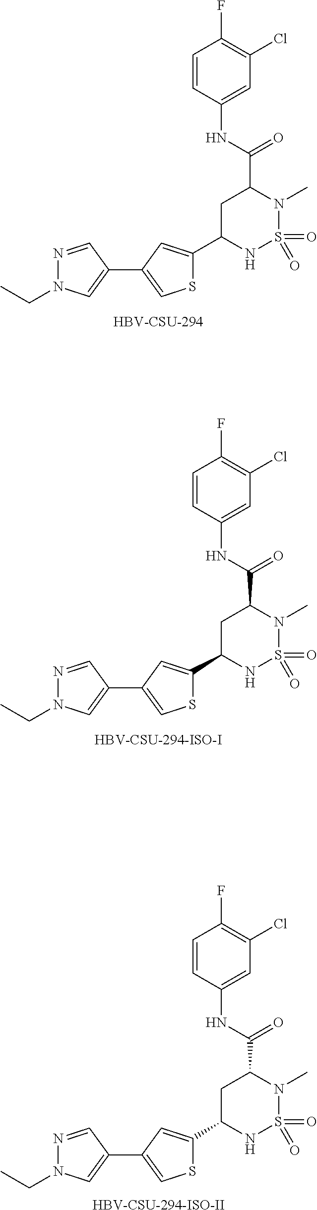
C1=C(C2=CN(CC)N=C2)C=C(C2NS(=O)(=O)N(C)C(C(=O)NC3=CC(Cl)=C(F)C=C3)C2)S1.[HBV-CSU-294].C1=C(C2=CN(CC)N=C2)C=C(C2NS(=O)(=O)N(C)C(C(=O)NC3=CC(Cl)=C(F)C=C3)C2)S1.[HBV-CSU-294-ISO-I].C1=C(C2=CN(CC)N=C2)C=C(C2NS(=O)(=O)N(C)C(C(=O)NC3=CC(Cl)=C(F)C=C3)C2)S1.[HBV-CSU-294-ISO-II]
